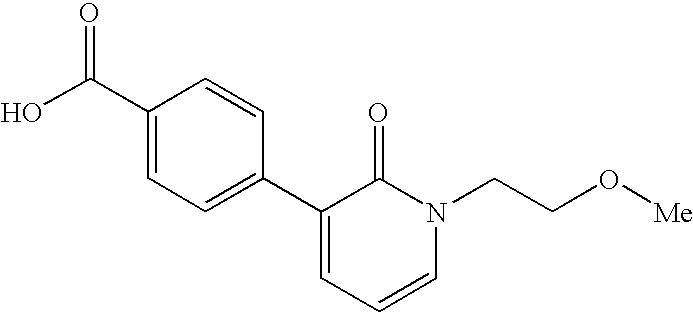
OC(C1=CC=C(C2=CC=CN(CCO[Me])C2=O)C=C1)=O
